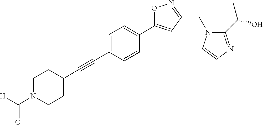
C1=C(C#CC2CCN(C([H])=O)CC2)C=CC(C2=CC(CN3C(C(O)C)=NC=C3)=NO2)=C1
